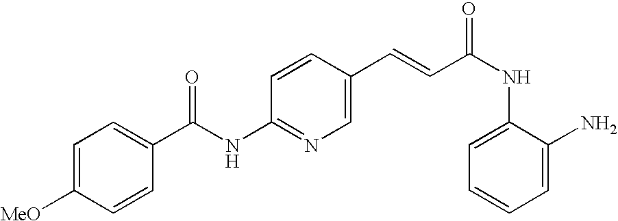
C(NC1=NC=C(C=CC(NC2=CC=CC=C2N)=O)C=C1)(C1=CC=C([MeO])C=C1)=O
